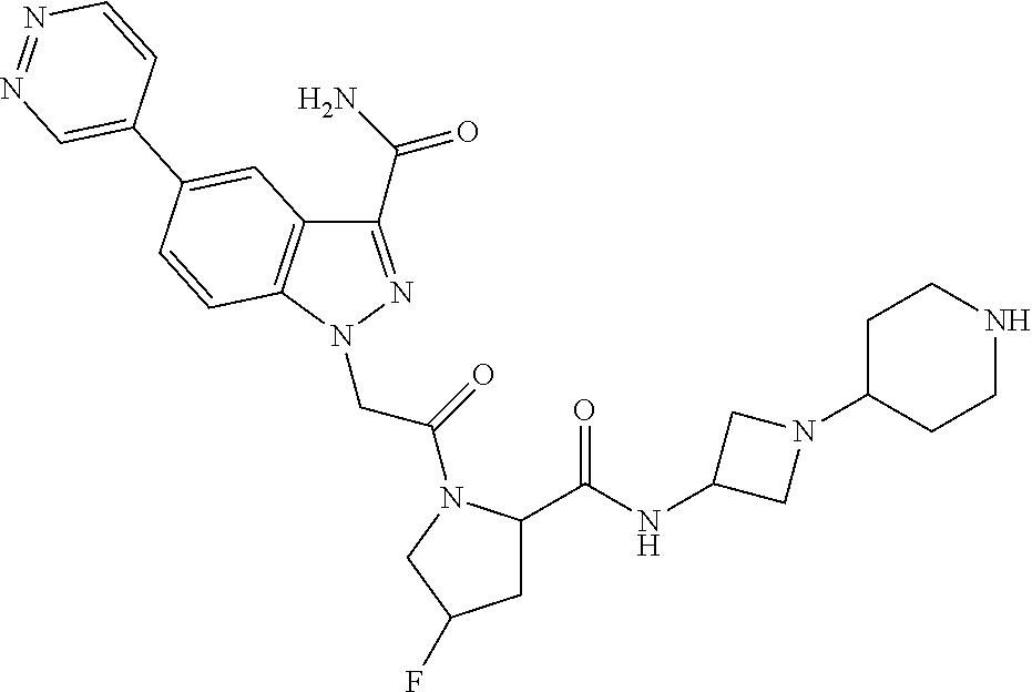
C1(C(N)=O)=NN(CC(=O)N2C(C(NC3CN(C4CCNCC4)C3)=O)CC(F)C2)C2=C1C=C(C1=CN=NC=C1)C=C2
